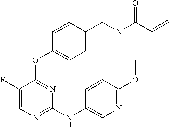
N(C1=NC=C(F)C(OC2=CC=C(CN(C(C=C)=O)C)C=C2)=N1)C1=CN=C(OC)C=C1
